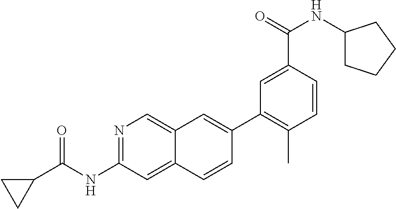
C1(C2=C(C)C=CC(C(=O)NC3CCCC3)=C2)=CC2=CN=C(NC(=O)C3CC3)C=C2C=C1
